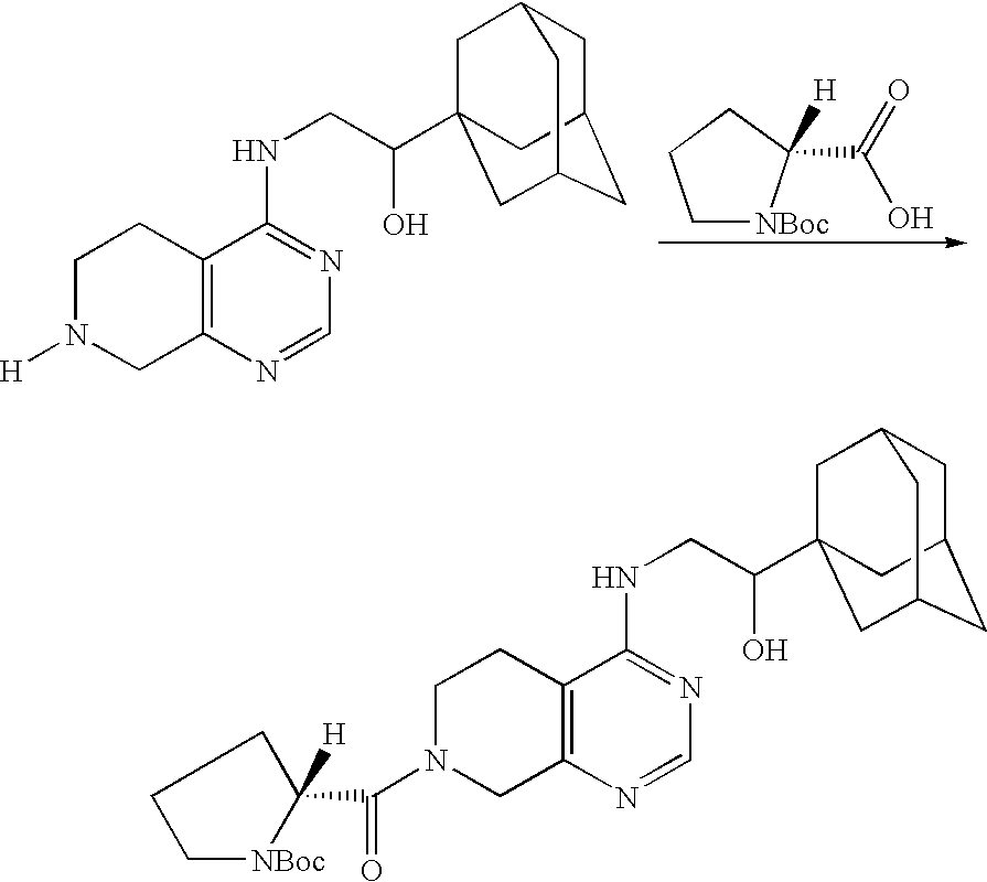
C1N([H])CC2=C(C1)C(NCC(C13CC4CC(CC(C1)C4)C3)O)=NC=N2.C1[NBoc]C(C(=O)O)([H])CC1.C1N(C(=O)C2([H])CCC[NBoc]2)CC2=C(C1)C(NCC(C13CC4CC(CC(C1)C4)C3)O)=NC=N2
